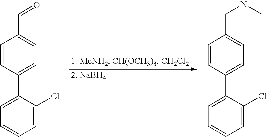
C1=C(C2=CC=C(C=O)C=C2)C(Cl)=CC=C1.C1=C(C2=CC=C(CNC)C=C2)C(Cl)=CC=C1
